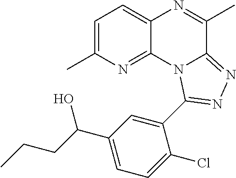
C1=C(C)N=C2C(=C1)N=C(C)C1=NN=C(C3=CC(C(CCC)O)=CC=C3Cl)N21
